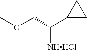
C1(C(COC)[NHHCl])CC1
